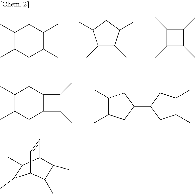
C1(C)C(C)CC(C)C(C)C1.C1(C)C(C)C(C)CC1C.C1(C)C(C)C(C)C1C.C12C(C(C)C1C)CC(C)C(C)C2.C1(C)C(C)CC(C2CC(C)C(C)C2)C1.C1(C)C(C)C2C=CC1C(C)C2C
